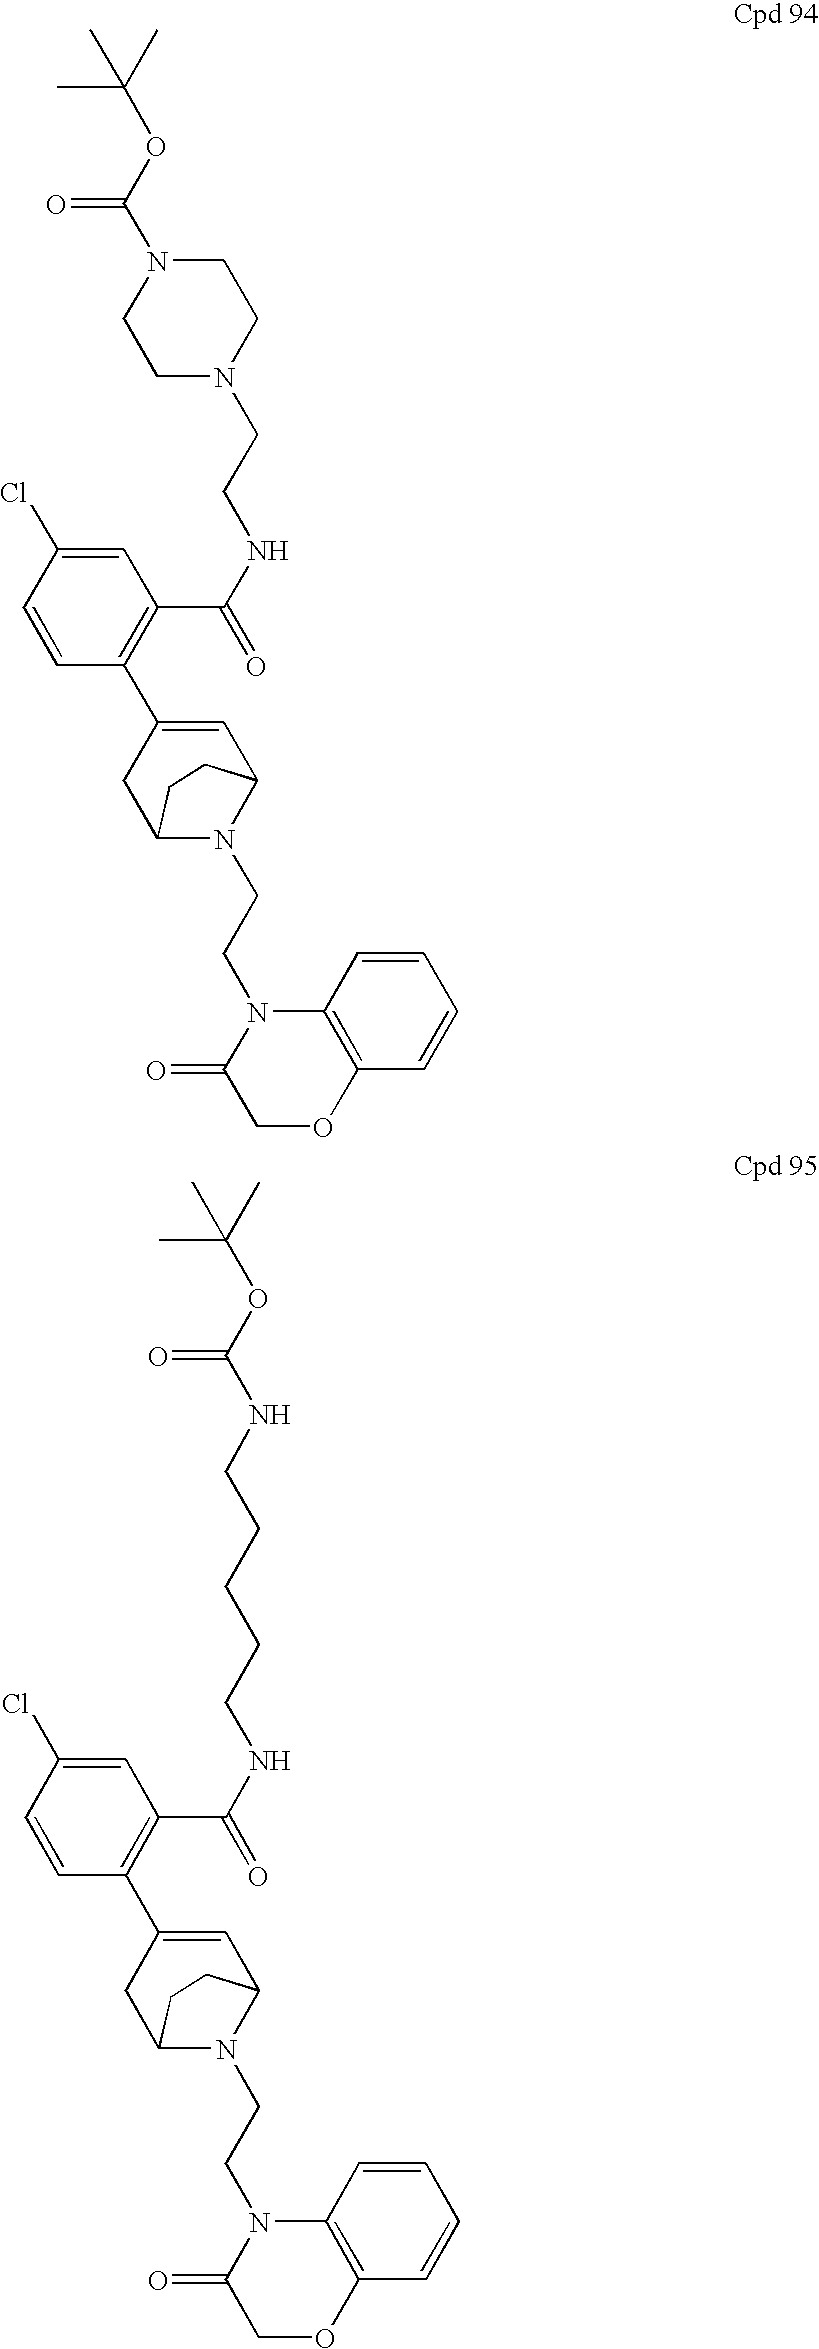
C1(C(NCCN2CCN(C(OC(C)(C)C)=O)CC2)=O)=C(C2=CC3N(CCN4C(=O)COC5=C4C=CC=C5)C(C2)CC3)C=CC(Cl)=C1.C1(C(NCCCCCNC(OC(C)(C)C)=O)=O)=C(C2=CC3N(CCN4C(=O)COC5=C4C=CC=C5)C(C2)CC3)C=CC(Cl)=C1
